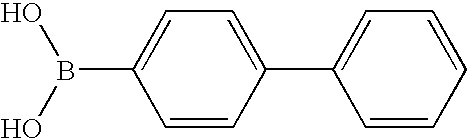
C1=C(C2=CC=CC=C2)C=CC(B(O)O)=C1
